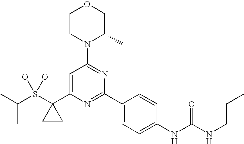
C(S(C1(C2=CC(N3C(C)COCC3)=NC(C3=CC=C(NC(NCCC)=O)C=C3)=N2)CC1)(O)O)(C)C
